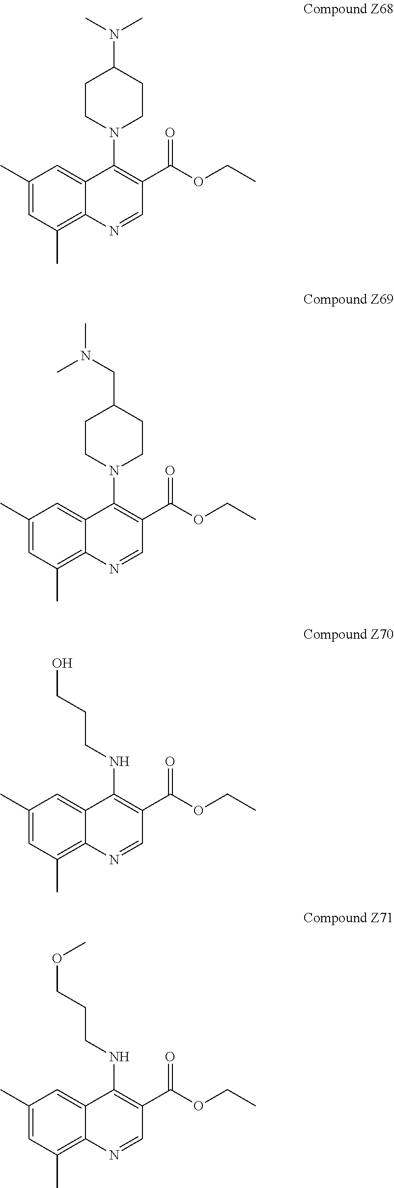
C1(C)=CC(C)=C2C(=C1)C(N1CCC(N(C)C)CC1)=C(C(=O)OCC)C=N2.C1(C)=CC(C)=C2C(=C1)C(N1CCC(CN(C)C)CC1)=C(C(=O)OCC)C=N2.C1(C)=CC(C)=C2C(=C1)C(NCCCO)=C(C(=O)OCC)C=N2.C1(C)=CC(C)=C2C(=C1)C(NCCCOC)=C(C(=O)OCC)C=N2
